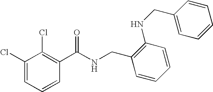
C1(Cl)=CC=CC(C(NCC2=C(NCC3=CC=CC=C3)C=CC=C2)=O)=C1Cl
